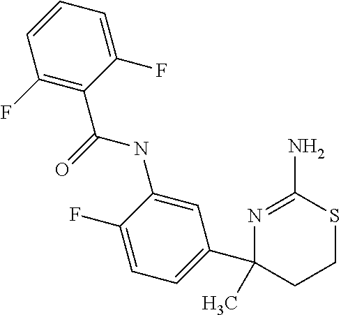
N1=C(N)SCCC1(C1=CC=C(F)C(NC(=O)C2=C(F)C=CC=C2F)=C1)C
